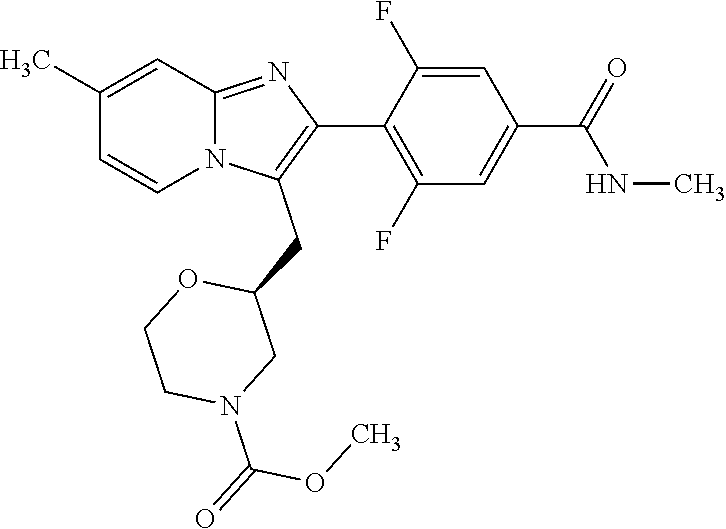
C1(C)=CC2=NC(C3=C(F)C=C(C(NC)=O)C=C3F)=C(CC3OCCN(C(OC)=O)C3)N2C=C1
